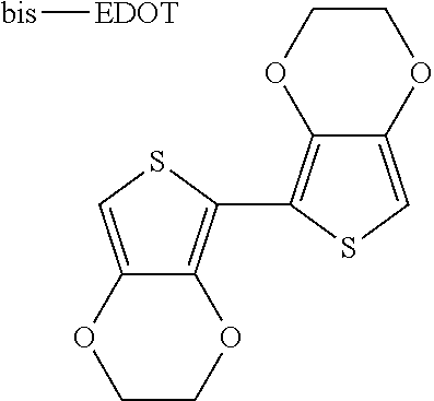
C12=CSC(C3=C4C(=CS3)OCCO4)=C1OCCO2.[bis][EDOT]
